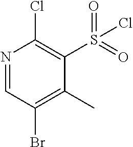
N1=CC(Br)=C(C)C(S(=O)(Cl)=O)=C1Cl
